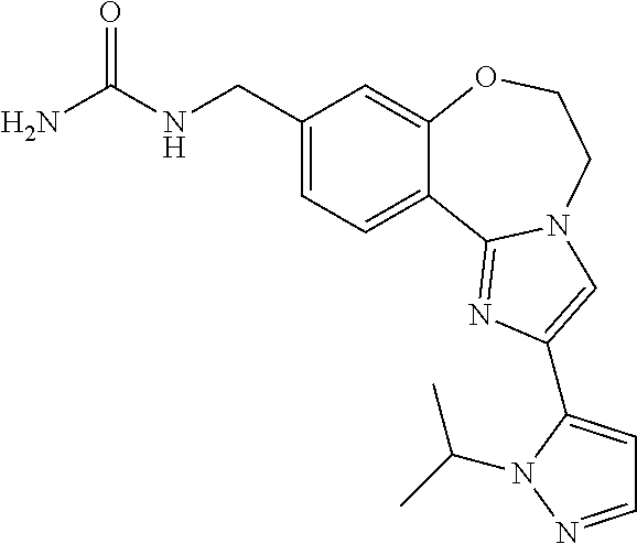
C1(CNC(N)=O)=CC=C2C(=C1)OCCN1C2=NC(C2=CC=NN2C(C)C)=C1
